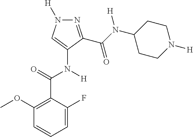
C1(OC)=C(C(=O)N([H])C2=CN([H])N=C2C(N(C2CCN([H])CC2)[H])=O)C(F)=CC=C1
